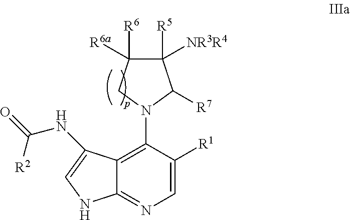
C1=C([R1])C(N2C([R7])C([R5])([NR3R4])C([R6])([R6a])C2)=C2C(=N1)NC=C2NC(=O)[R2]
